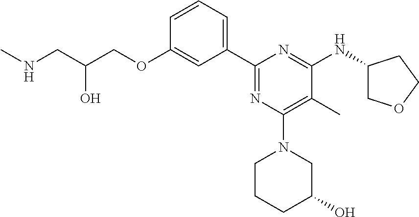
C1=CC=C(C2=NC(N3CCCC(O)C3)=C(C)C(NC3COCC3)=N2)C=C1OCC(CNC)O
